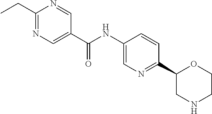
C(C1=NC=C(C(NC2=CN=C(C3OCCNC3)C=C2)=O)C=N1)C
